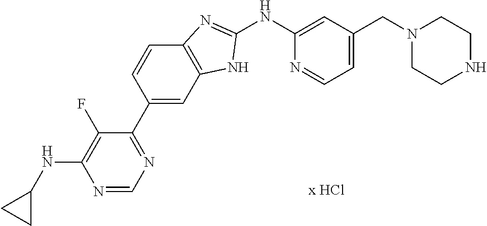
N1(CC2=CC=NC(NC3=NC4=C(C=C(C5=NC=NC(NC6CC6)=C5F)C=C4)N3)=C2)CCNCC1
